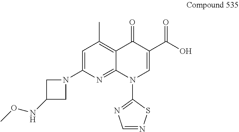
C1=C(N2CC(NOC)C2)N=C2C(=C1C)C(=O)C(C(O)=O)=CN2C1=NC=NS1
